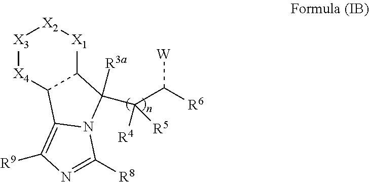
[X3]1[X4]C2C([X1][X2]1)C(C(C([R6])[W])([R4])[R5])([R3a])N1C2=C([R9])N=C1[R8]
